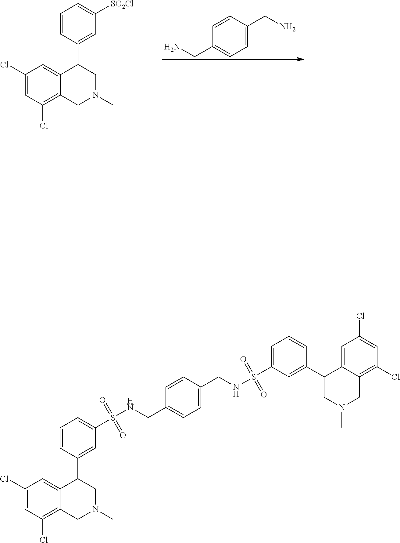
C1(Cl)=CC(Cl)=C2C(=C1)C(C1=CC([SO2Cl])=CC=C1)CN(C)C2.C1=C(CN)C=CC(CN)=C1.C1(Cl)=CC(Cl)=C2C(=C1)C(C1=CC(S(NCC3=CC=C(CNS(C4=CC=CC(C5CN(C)CC6=C(Cl)C=C(Cl)C=C56)=C4)(=O)=O)C=C3)(=O)=O)=CC=C1)CN(C)C2
